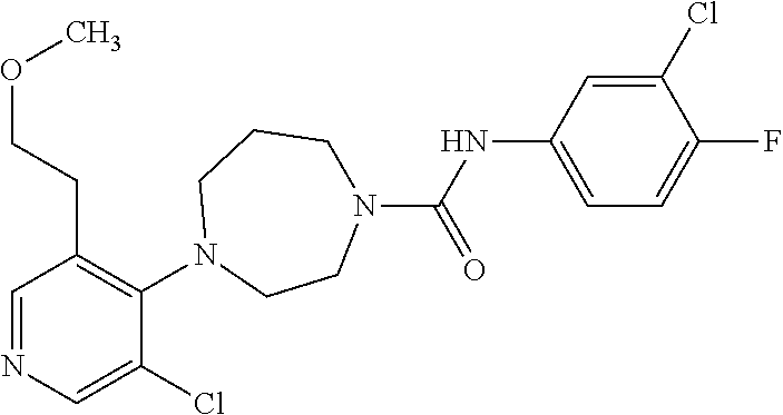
C1=NC=C(Cl)C(N2CCN(C(NC3=CC=C(F)C(Cl)=C3)=O)CCC2)=C1CCOC
